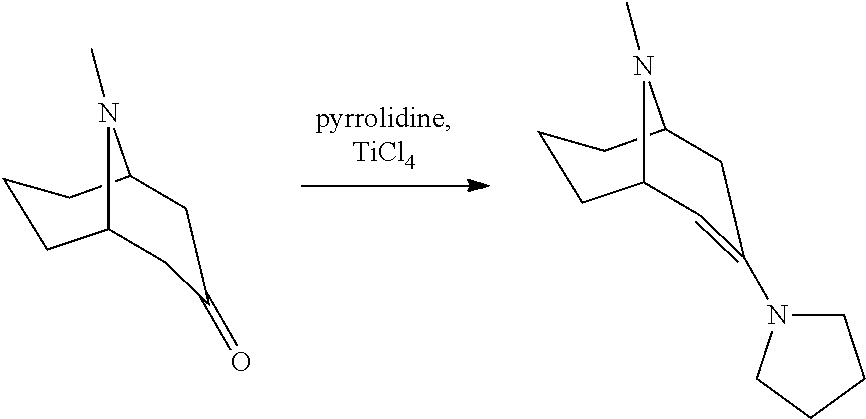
C1C(=O)CC2CCCC1N2C.C1=C(N2CCCC2)CC2CCCC1N2C
